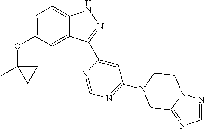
C1=C(OC2(C)CC2)C=C2C(=C1)NN=C2C1=CC(N2CCN3N=CN=C3C2)=NC=N1
